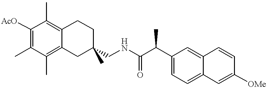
C1([AcO])=C(C)C(C)=C2C(=C1C)CCC(C)(CNC(C(C1=CC=C3C(=C1)C=CC([OMe])=C3)C)=O)C2
